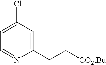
C1(CC[CO2tBu])=CC(Cl)=CC=N1
